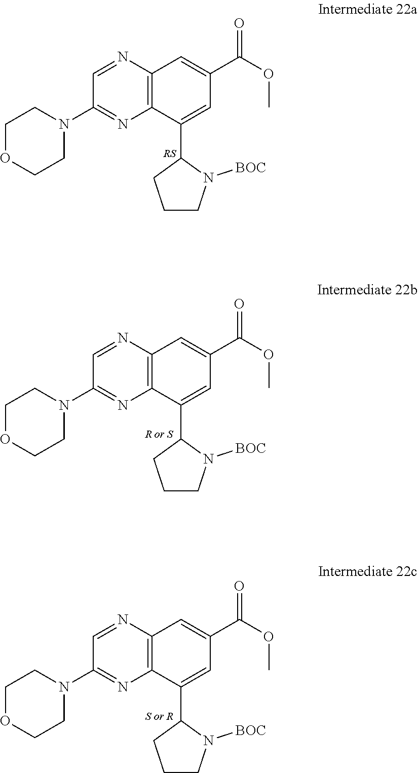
C12=C(N=CC(N3CCOCC3)=N1)C=C(C(OC)=O)C=C2C1CCCN1[BOC].C12=C(N=CC(N3CCOCC3)=N1)C=C(C(OC)=O)C=C2C1CCCN1[BOC].C12=C(N=CC(N3CCOCC3)=N1)C=C(C(OC)=O)C=C2C1CCCN1[BOC]
